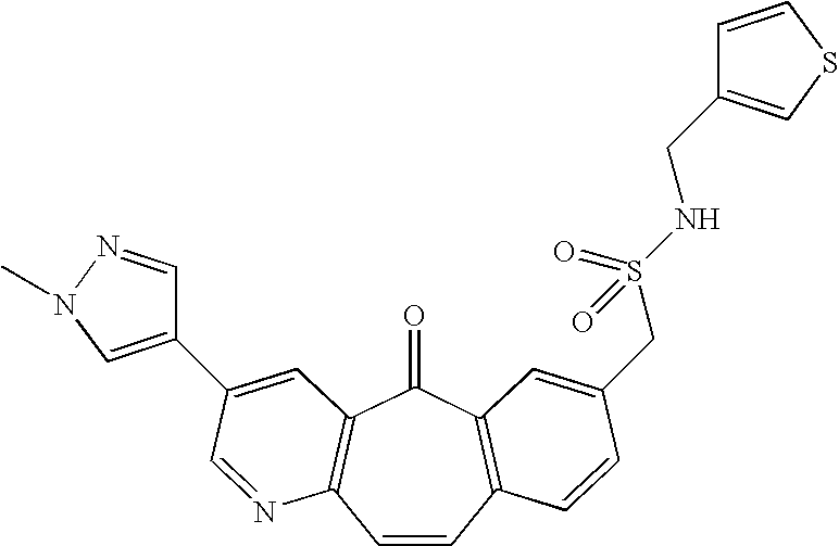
C1=CC2=C(C(=O)C3=C1N=CC(C1=CN(C)N=C1)=C3)C=C(CS(NCC1=CSC=C1)(=O)=O)C=C2
